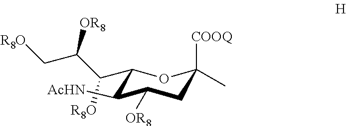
C1(C(C(C[R8O])[OR8])[R8O])OC([COOQ])(C)CC([OR8])C1[AcHN]
